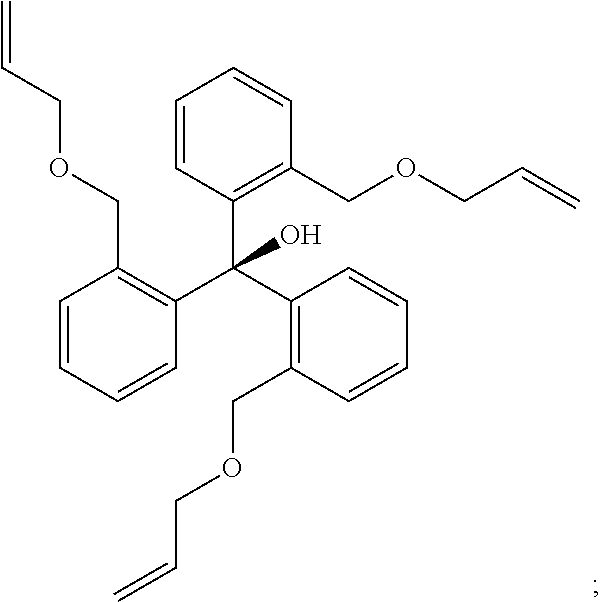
C1=CC=CC(C(C2=C(COCC=C)C=CC=C2)(C2=C(COCC=C)C=CC=C2)O)=C1COCC=C
